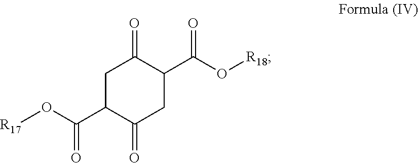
C1C(C(O[R17])=O)C(=O)CC(C(O[R18])=O)C1=O
